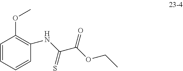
C1=CC=CC(NC(=S)C(OCC)=O)=C1OC
